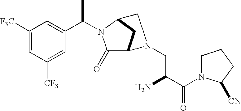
C1([F3C])=CC([CF3])=CC(C(N2C(=O)C3CC2CN3CC(C(N2CCCC2[CN])=O)N)C)=C1
